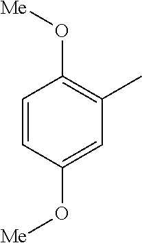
C1=CC(O[Me])=CC(C)=C1O[Me]
